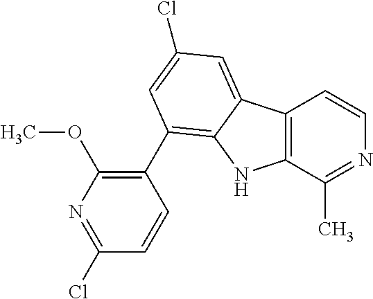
C12=C(C(C)=NC=C1)NC1=C(C3=C(OC)N=C(Cl)C=C3)C=C(Cl)C=C21
